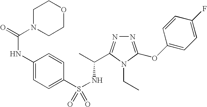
N1=C(OC2=CC=C(F)C=C2)N(CC)C(C(C)NS(=O)(C2=CC=C(NC(=O)N3CCOCC3)C=C2)=O)=N1
